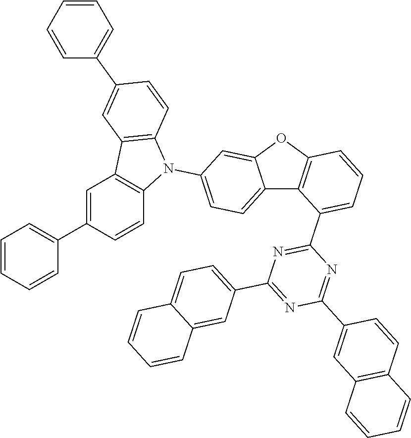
C12=CC=C(N3C4=C(C5=C3C=CC(C3=CC=CC=C3)=C5)C=C(C3=CC=CC=C3)C=C4)C=C1OC1=C2C(C2=NC(C3=CC=C4C(=C3)C=CC=C4)=NC(C3=CC4=C(C=C3)C=CC=C4)=N2)=CC=C1
